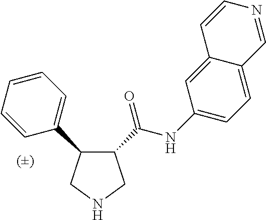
C1(C(NC2=CC=C3C(=C2)C=CN=C3)=O)C(C2=CC=CC=C2)CNC1
